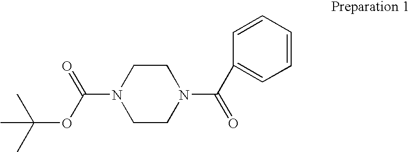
C(OC(N1CCN(C(=O)C2=CC=CC=C2)CC1)=O)(C)(C)C
